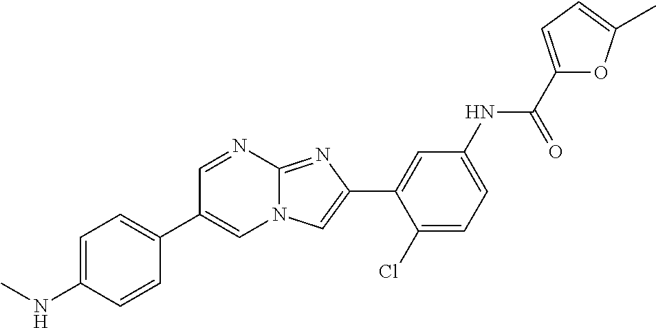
C1=NC2=NC(C3=CC(NC(C4=CC=C(C)O4)=O)=CC=C3Cl)=CN2C=C1C1=CC=C(NC)C=C1
